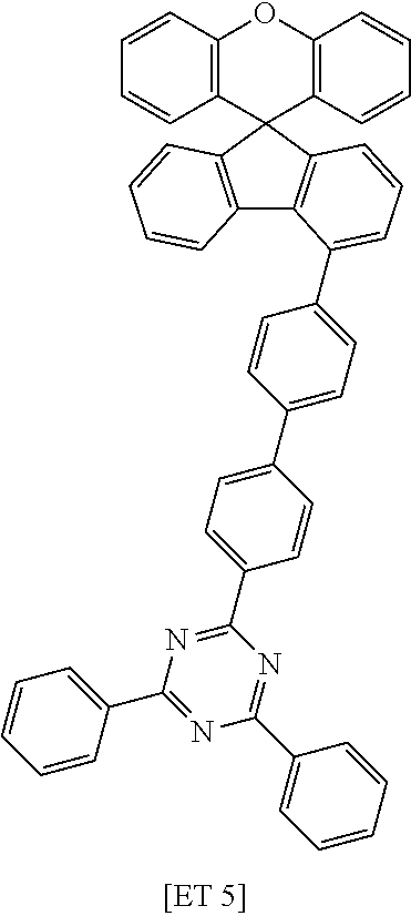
C12=C(C3(C4=C(O1)C=CC=C4)C1=C(C4=C3C=CC=C4C3=CC=C(C4=CC=C(C5=NC(C6=CC=CC=C6)=NC(C6=CC=CC=C6)=N5)C=C4)C=C3)C=CC=C1)C=CC=C2
